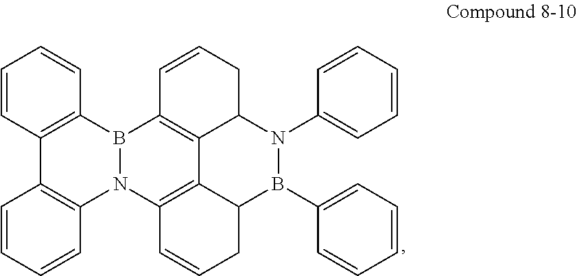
C12=C(B3N(C4=C1C=CC=C4)C1=C4C5=C3C=CCC5N(C3=CC=CC=C3)B(C3=CC=CC=C3)C4CC=C1)C=CC=C2
